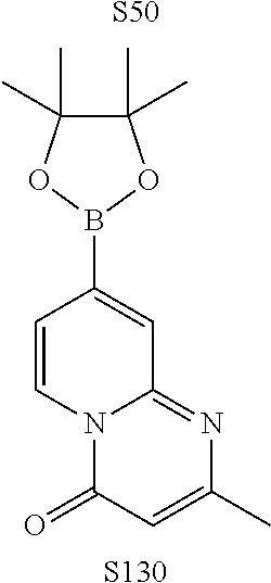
C1=CN2C(=NC(C)=CC2=O)C=C1B1OC(C)(C)C(C)(C)O1.[S50].[S130]
